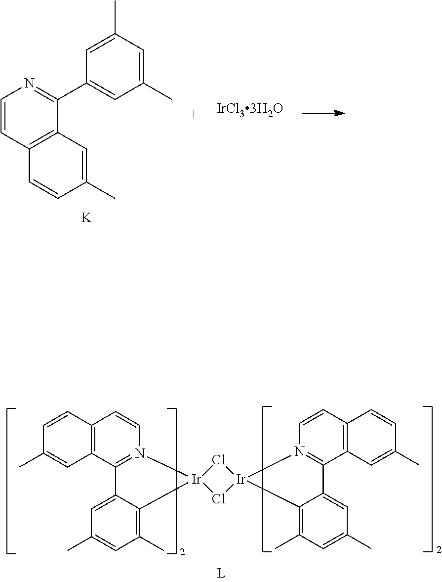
C1=CC2=C(C=C1C)C1=N(C=C2)[Ir]2(C3=C(C)C=C(C)C=C13)Cl[Ir]1(N3=C(C4=C(C=C3)C=CC(C)=C4)C3=CC(C)=CC(C)=C31)Cl2.[K].[IrCl33H2O].C1=CC2=C(C(C3=CC(C)=CC(C)=C3)=N1)C=C(C)C=C2
